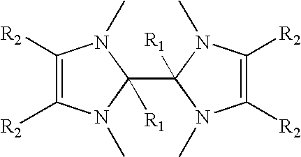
C1([R2])=C([R2])N(C)C([R1])(C2([R1])N(C)C([R2])=C([R2])N2C)N1C
